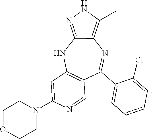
C1=C(N2CCOCC2)N=CC2=C1NC1=NNC(C)=C1N=C2C1=CC=CC=C1Cl
